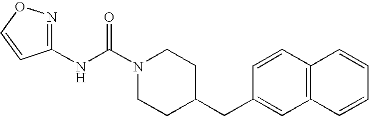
C1(NC(N2CCC(CC3=CC4=C(C=C3)C=CC=C4)CC2)=O)=NOC=C1
